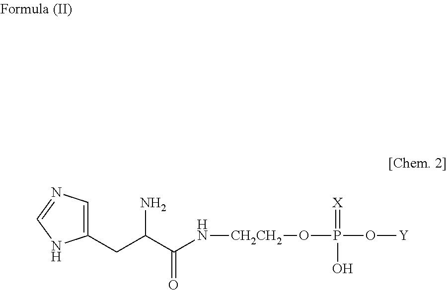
C1(CC(C(N[CH2CH2]OP(O[Y])(=[X])O)=O)N)=CN=CN1
